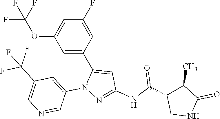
C1=C(OC(F)(F)F)C=C(C2=CC(NC(C3CNC(=O)C3C)=O)=NN2C2=CC(C(F)(F)F)=CN=C2)C=C1F
